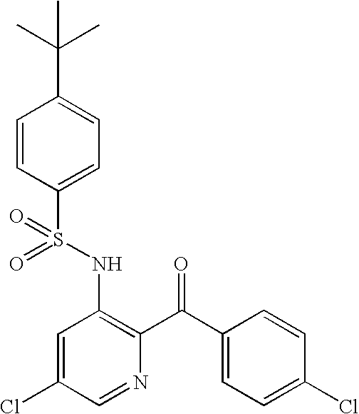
O=S(NC1=C(C(C2=CC=C(Cl)C=C2)=O)N=CC(Cl)=C1)(=O)C1=CC=C(C(C)(C)C)C=C1
